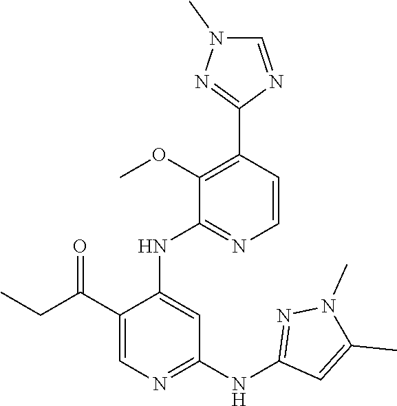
C1=CC(C2=NN(C)C=N2)=C(OC)C(NC2=CC(NC3=NN(C)C(C)=C3)=NC=C2C(CC)=O)=N1
